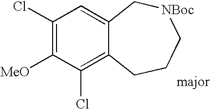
C1(Cl)=C([MeO])C(Cl)=C2C(=C1)C[NBoc]CCC2
